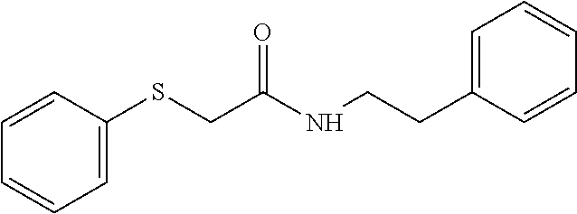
C1(SCC(NCCC2=CC=CC=C2)=O)=CC=CC=C1
